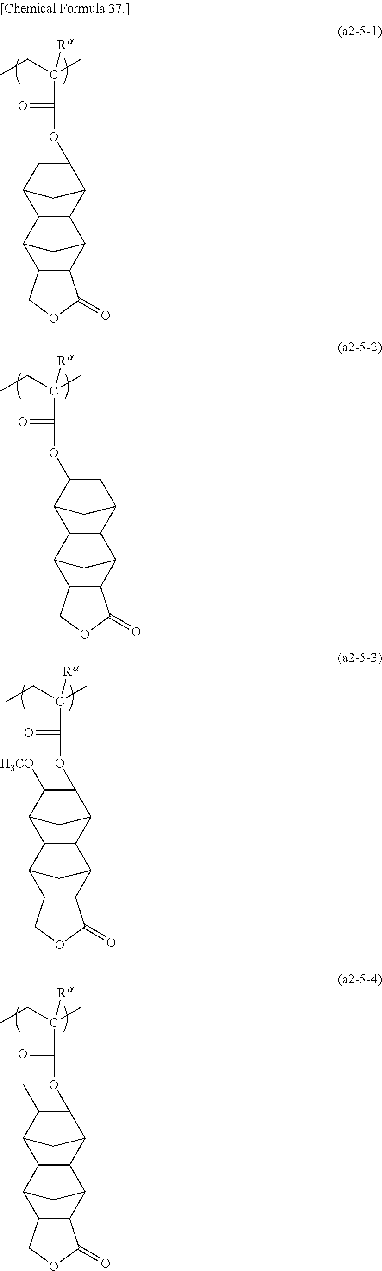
CCC(C)(C(=O)OC1CC2C3C(C1C2)C1C2C(C3C1)C(=O)OC2)[Ra].CCC(C)(C(=O)OC1CC2C3C(C1C2)C1C2C(C3C1)COC2=O)[Ra].CCC(C)(C(=O)OC1C([H3CO])C2C3C(C1C2)C1C2C(C3C1)COC2=O)[Ra].CCC(C)(C(=O)OC1C(C)C2C3C(C1C2)C1C2C(C3C1)COC2=O)[Ra]
